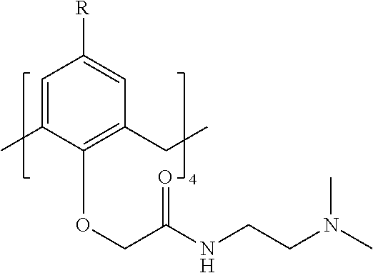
C1=C(C)C(OCC(NCCN(C)C)=O)=C(CC)C=C1[R]
